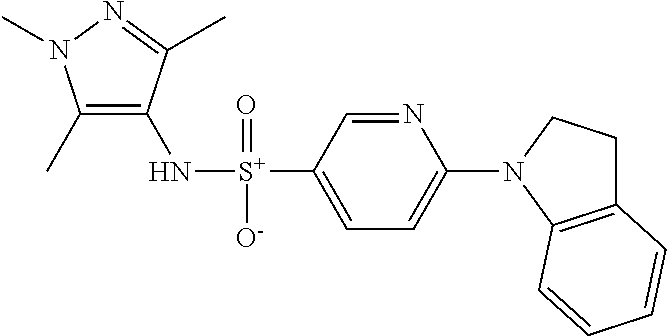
C1(C)=C(N[S+](C2=CC=C(N3CCC4=C3C=CC=C4)N=C2)(=O)[O-])C(C)=NN1C
